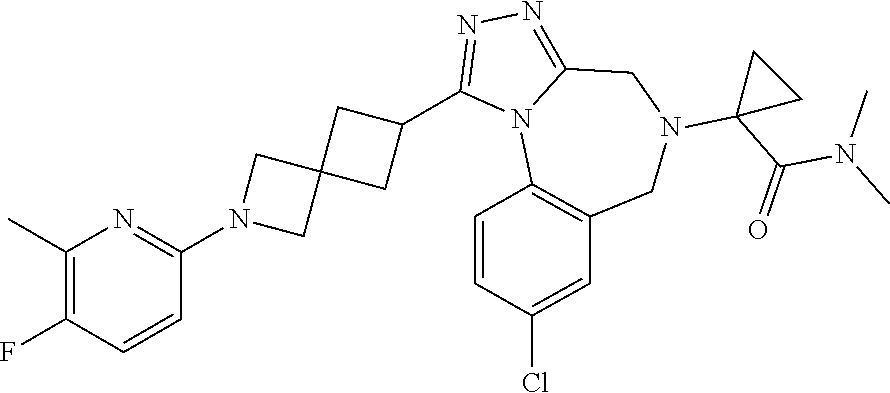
C1(C)=C(F)C=CC(N2CC3(C2)CC(C2=NN=C4N2C2=C(CN(C5(C(N(C)C)=O)CC5)C4)C=C(Cl)C=C2)C3)=N1
